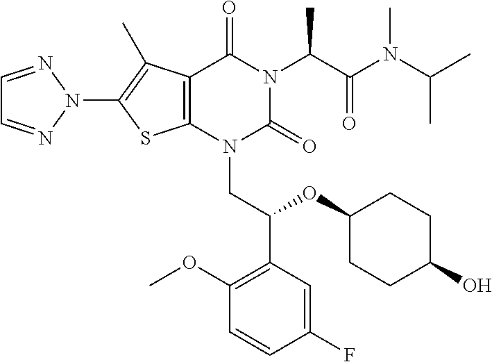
C12=C(N(CC(C3=C(OC)C=CC(F)=C3)OC3CCC(O)CC3)C(=O)N(C(C(N(C(C)C)C)=O)C)C1=O)SC(N1N=CC=N1)=C2C
